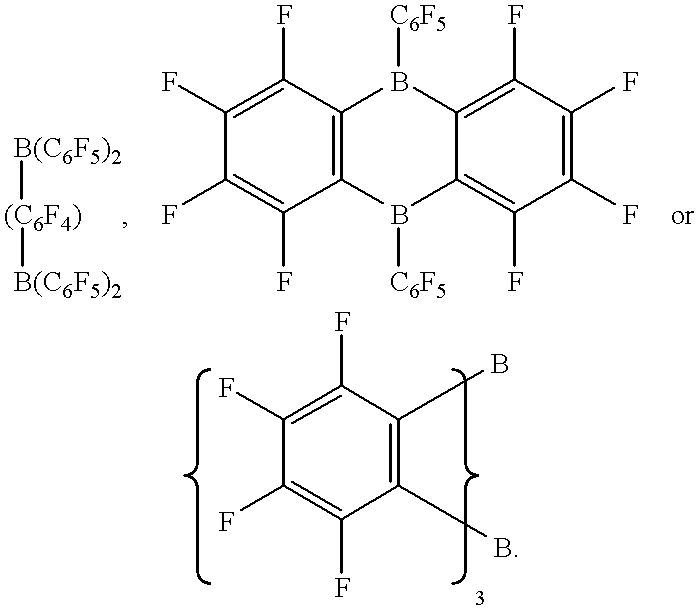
[B(C6F5)2][(C6F4)][B(C6F5)2].C1(F)=C(F)C2=C(C(F)=C1F)B([C6F5])C1=C(F)C(F)=C(F)C(F)=C1B2[C6F5].C1(F)=C(F)C(B)=C(B)C(F)=C1F
